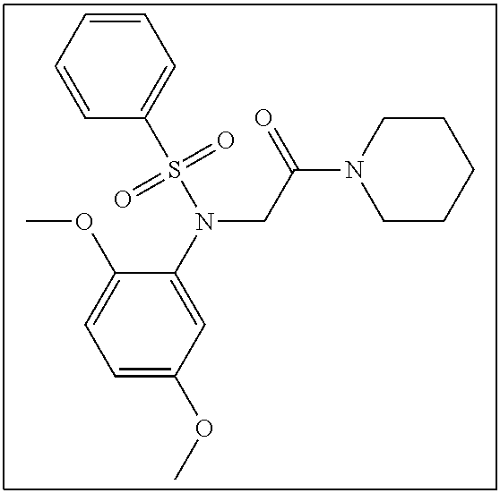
C1=C(OC)C=C(N(S(C2=CC=CC=C2)(=O)=O)CC(N2CCCCC2)=O)C(OC)=C1
